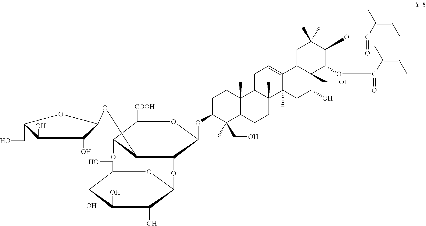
C1C(OC2C(OC3C(O)C(O)C(O)C(CO)O3)C(COC3C(O)C(O)C(CO)O3)C(O)C([COOH])O2)C(C)(CO)C2C(C)(C1)C1C(C)(CC2)C2(C)C(=CC1)C1C(CO)(C(O)C2)C(OC(C(C)=CC)=O)C(OC(C(C)=CC)=O)C(C)(C)C1
